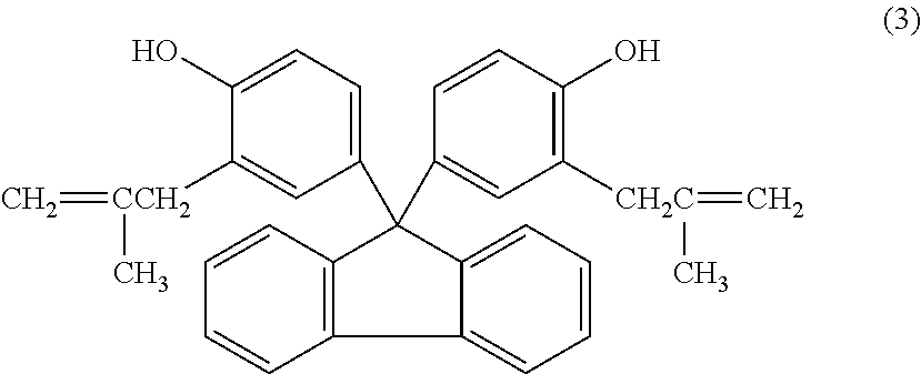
C12=C(C=CC=C1)C1=CC=CC=C1C2(C1=CC=C(O)C([CCH2](=C)C)=C1)C1=CC([CH2C](=C)C)=C(O)C=C1
